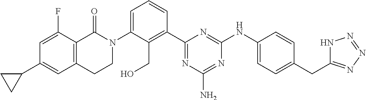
C1(C2=CC3=C(C(F)=C2)C(=O)N(C2=CC=CC(C4=NC(N)=NC(NC5=CC=C(CC6=NN=NN6)C=C5)=N4)=C2CO)CC3)CC1
